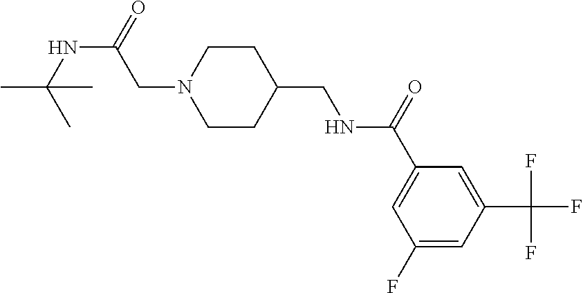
N1(CC(NC(C)(C)C)=O)CCC(CNC(C2=CC(F)=CC(C(F)(F)F)=C2)=O)CC1
